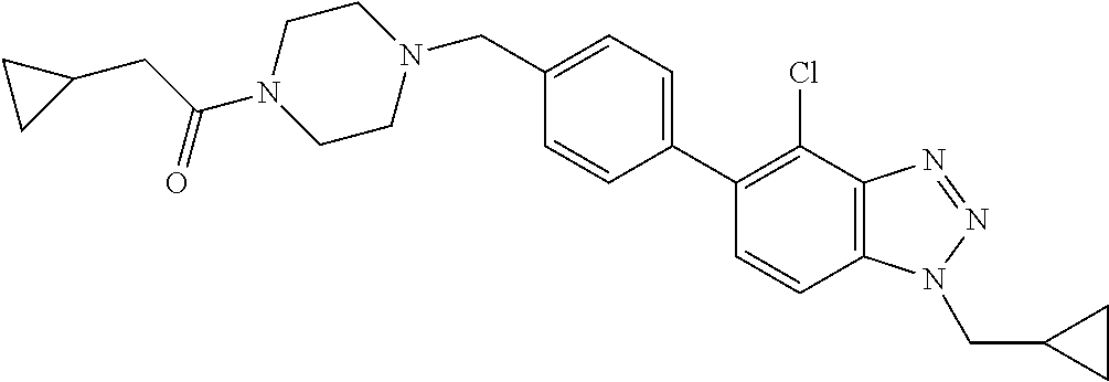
C1=CC2=C(C(Cl)=C1C1=CC=C(CN3CCN(C(CC4CC4)=O)CC3)C=C1)N=NN2CC1CC1
